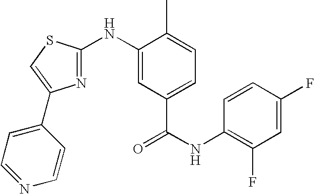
C1=CC(F)=CC(F)=C1NC(=O)C1=CC=C(C)C(NC2=NC(C3=CC=NC=C3)=CS2)=C1
